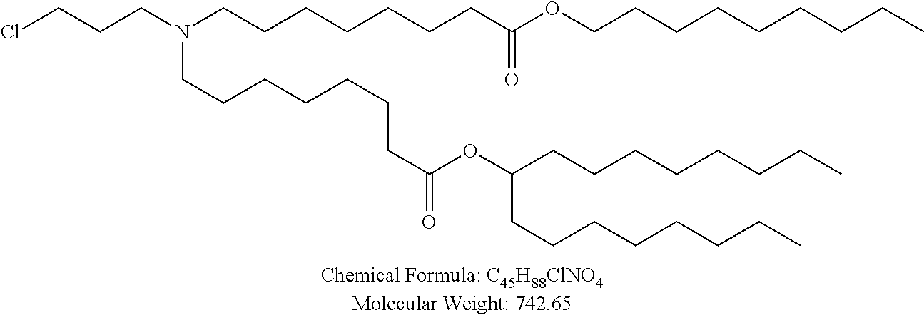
ClCCCN(CCCCCCCC(OCCCCCCCCC)=O)CCCCCCCC(=O)OC(CCCCCCCC)CCCCCCCC
